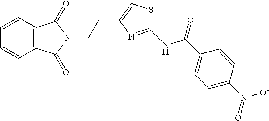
C12=C(C=CC=C1)C(=O)N(CCC1=CSC(NC(C3=CC=C([N+](=O)[O-])C=C3)=O)=N1)C2=O
